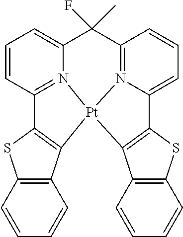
C1=CC2=C(C=C1)C1=C(S2)C2=N3C(=CC=C2)C(F)(C)C2=N4C(=CC=C2)C2=C(C5=C(C=CC=C5)S2)[Pt]134
